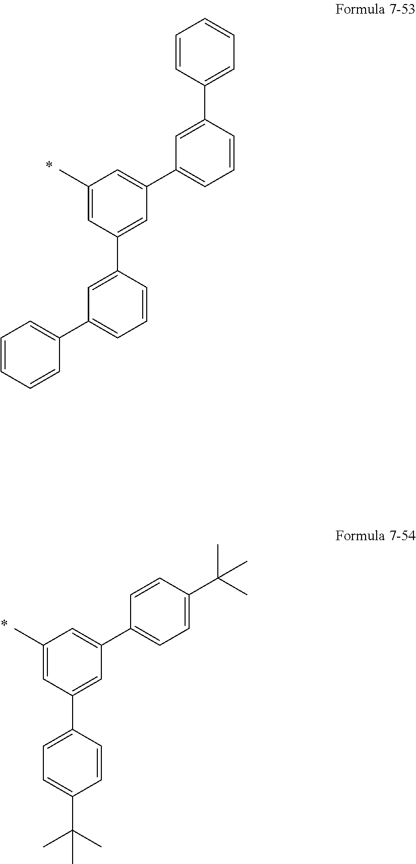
C1=CC(C2=CC(C3=CC(C)=CC(C4=CC(C5=CC=CC=C5)=CC=C4)=C3)=CC=C2)=CC=C1.C1=CC(C2=CC(C)=CC(C3=CC=C(C(C)(C)C)C=C3)=C2)=CC=C1C(C)(C)C
